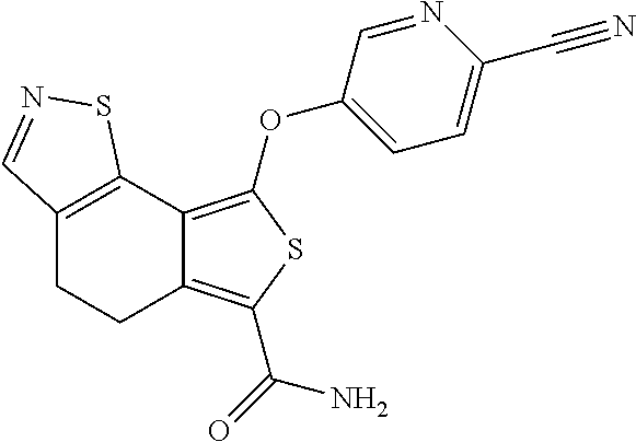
C12=C(OC3=CC=C(C#N)N=C3)SC(C(=O)N)=C1CCC1=C2SN=C1
